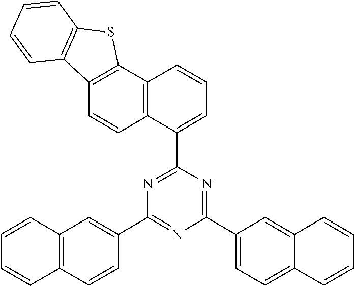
N1=C(C2=CC=CC3=C2C=CC2=C3SC3=C2C=CC=C3)N=C(C2=CC=C3C(=C2)C=CC=C3)N=C1C1=CC2=C(C=C1)C=CC=C2
